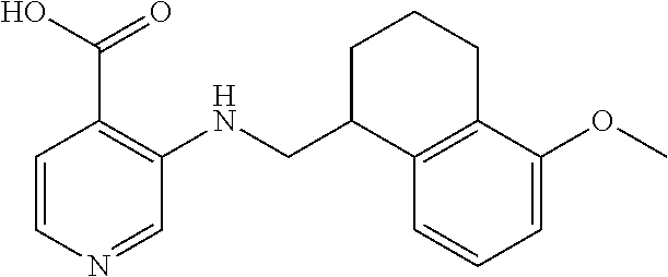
C1=C(OC)C2=C(C=C1)C(CNC1=C(C(O)=O)C=CN=C1)CCC2
